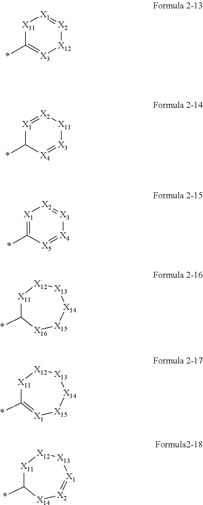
[X11]1C(*)=[X3][X12][X2]=[X1]1.[X1]1=[X2][X11][X3]=[X4]C1*.[X1]1=C(*)[X5]=[X4][X3]=[X2]1.[X11]1C(*)[X16][X15][X14][X13][X12]1.[X11]1C(*)=[X1][X15][X14][X13][X12]1.[X11]1C(*)[X14][X2]=[X1][X13][X12]1
